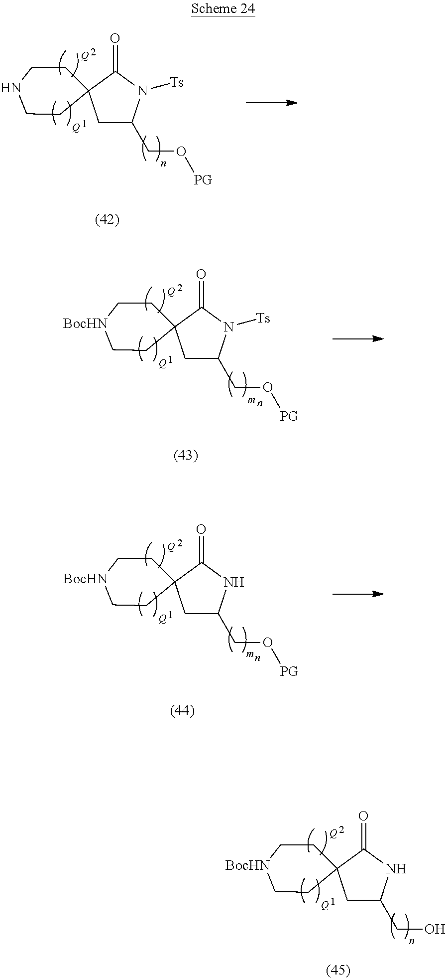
[Q].[Q].C1C(CO)NC(=O)C12CC[BocHN]CC2.[Q].[Q].C1C(CO[PG])N([Ts])C(=O)C12CCNCC2.[Q].[Q].C1C(CO[PG])N([Ts])C(=O)C12CC[BocHN]CC2.[Q].[Q].C1C(CO[PG])NC(=O)C12CC[BocHN]CC2
